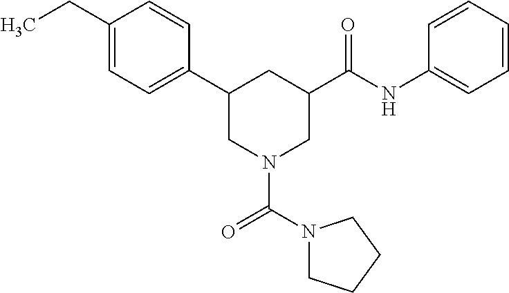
C1(CC)=CC=C(C2CN(C(N3CCCC3)=O)CC(C(NC3=CC=CC=C3)=O)C2)C=C1
